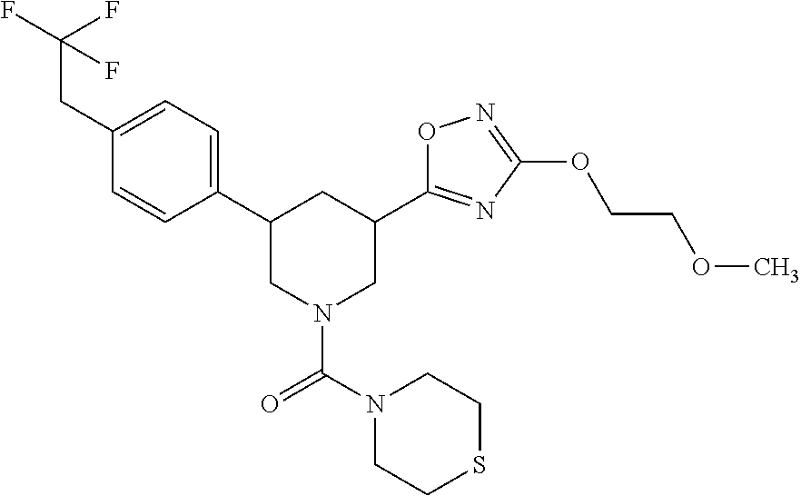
C1(C2=CC=C(CC(F)(F)F)C=C2)CN(C(=O)N2CCSCC2)CC(C2=NC(OCCOC)=NO2)C1
